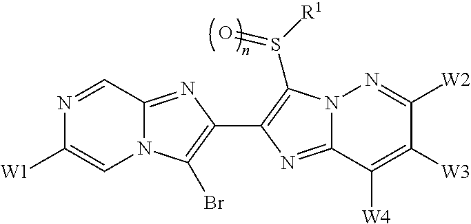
N1=CC2=NC(C3=C(S([R1])=O)N4C(=N3)C([W4])=C([W3])C([W2])=N4)=C(Br)N2C=C1[W1]
